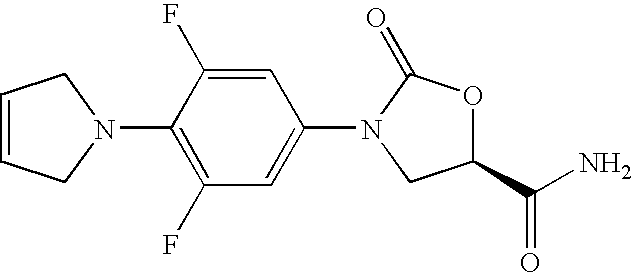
C1=C(F)C(N2CC=CC2)=C(F)C=C1N1C(=O)OC(C(N)=O)C1
